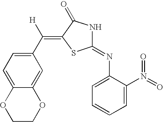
C1(C(=C2SC(=NC3=CC=CC=C3N(=O)=O)NC2=O)[H])=CC=C2C(=C1)OCCO2
